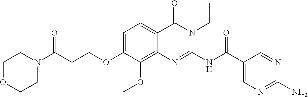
C1=C(OCCC(N2CCOCC2)=O)C(OC)=C2C(=C1)C(=O)N(CC)C(NC(C1=CN=C(N)N=C1)=O)=N2
